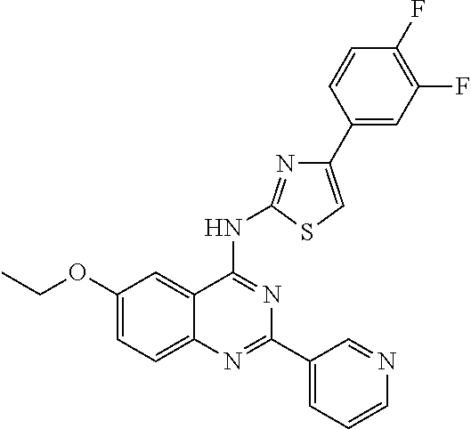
C1(OCC)=CC=C2C(=C1)C(NC1=NC(C3=CC(F)=C(F)C=C3)=CS1)=NC(C1=CC=CN=C1)=N2
